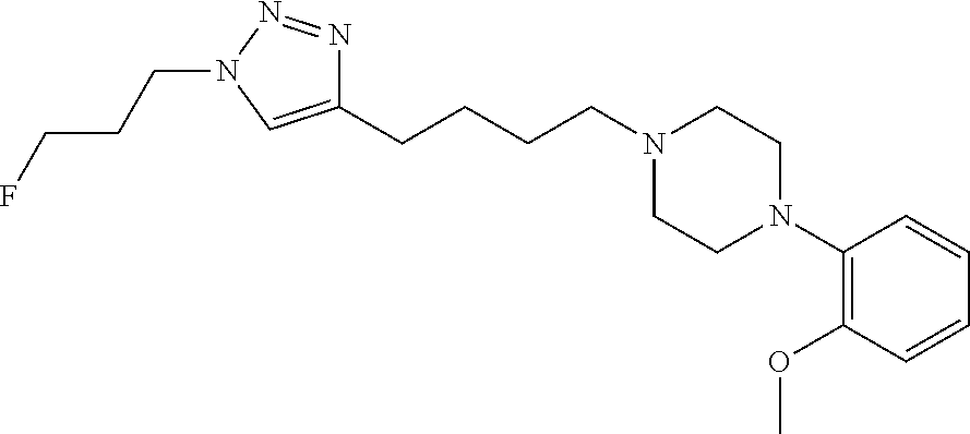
C1(CCCCN2CCN(C3=C(OC)C=CC=C3)CC2)=CN(CCCF)N=N1
